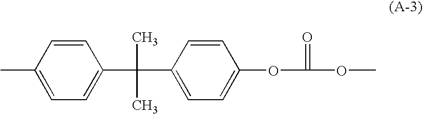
CC1=CC=C(C(C)(C)C2=CC=C(OC(=O)OC)C=C2)C=C1
